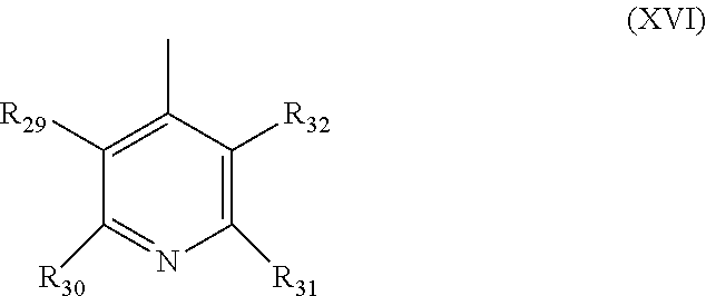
C1([R31])=C([R32])C(C)=C([R29])C([R30])=N1
